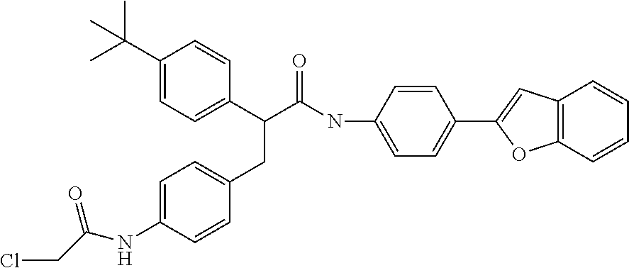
C1(C(C)(C)C)=CC=C(C(C(NC2=CC=C(C3=CC4=C(O3)C=CC=C4)C=C2)=O)CC2=CC=C(NC(CCl)=O)C=C2)C=C1
